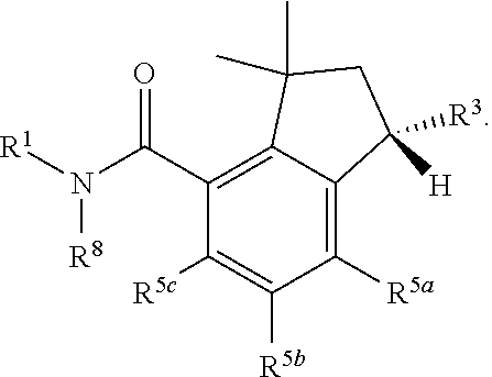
C1([R5a])=C2C(=C(C(N([R1])[R8])=O)C([R5c])=C1[R5b])C(C)(C)CC2([H])[R3]
